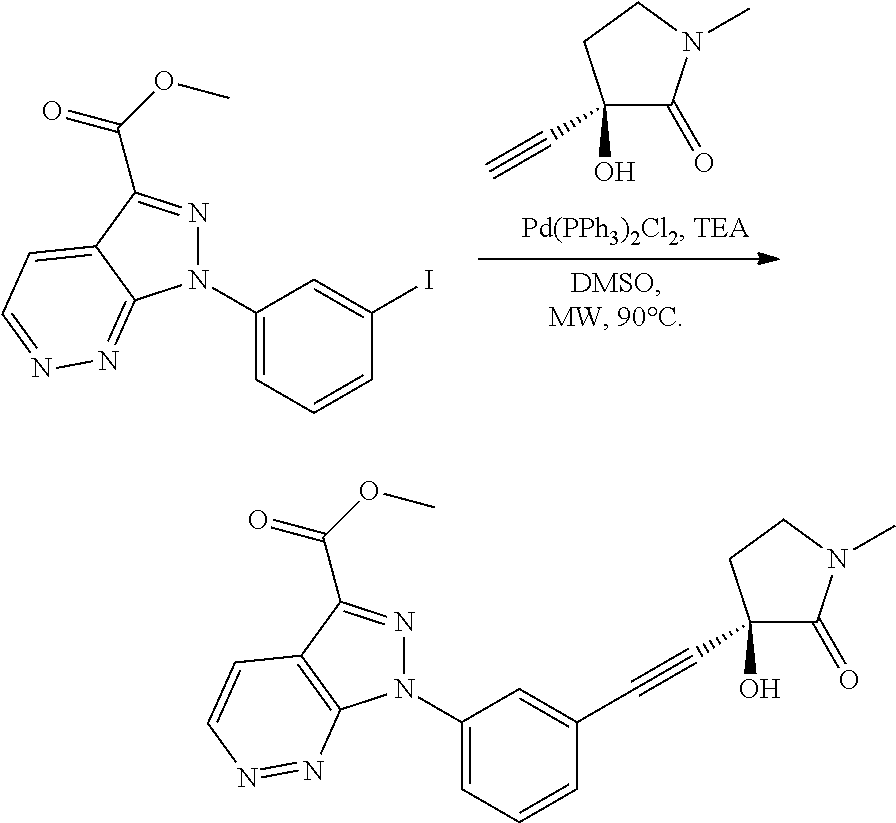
C1(O)(C#C)C(=O)N(C)CC1.C1(N2N=C(C(OC)=O)C3=CC=NN=C23)=CC=CC(I)=C1.C1(N2N=C(C(OC)=O)C3=C2N=NC=C3)=CC=CC(C#CC2(O)C(=O)N(C)CC2)=C1
